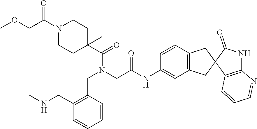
C(OC)C(N1CCC(C(N(CC2=C(CNC)C=CC=C2)CC(NC2=CC3=C(C=C2)CC2(C3)C3=C(NC2=O)N=CC=C3)=O)=O)(C)CC1)=O
